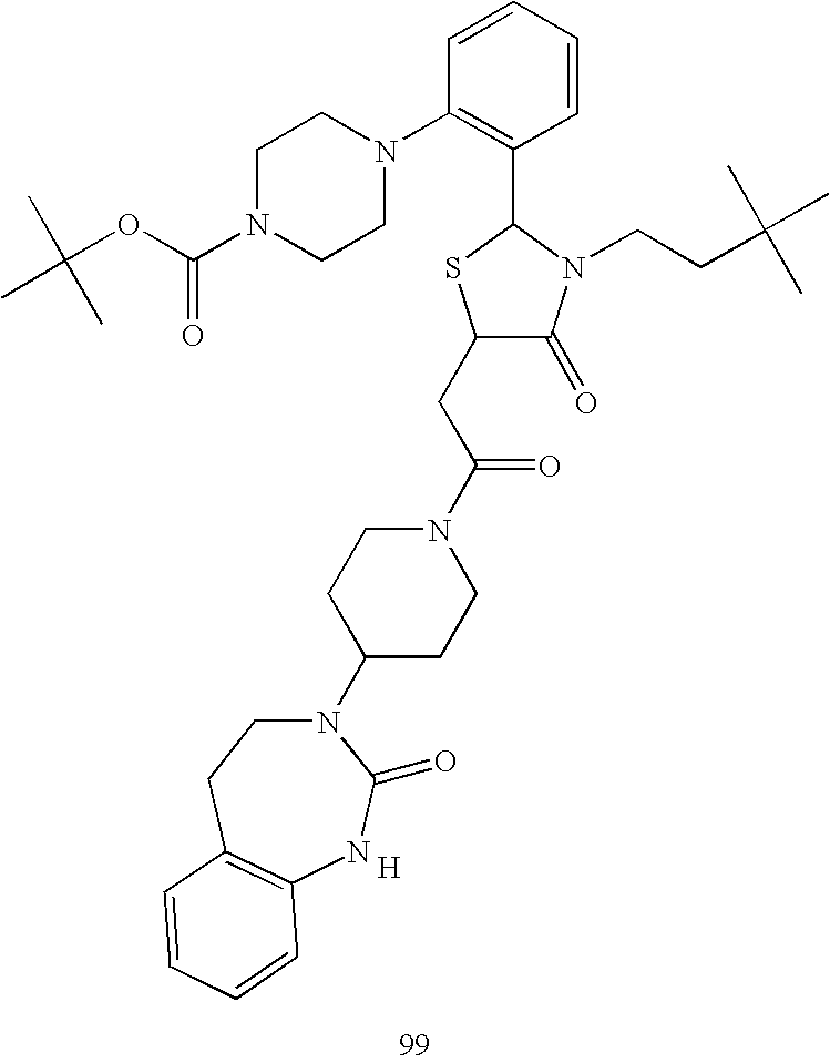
C1(CC(N2CCC(N3CCC4=C(NC3=O)C=CC=C4)CC2)=O)C(=O)N(CCC(C)(C)C)C(C2=C(N3CCN(C(OC(C)(C)C)=O)CC3)C=CC=C2)S1.[H]
